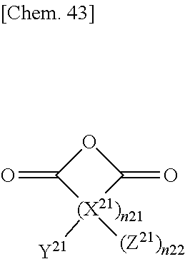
O1C(=O)[(X21)n21]([Y21])([(Z21)n22])C1=O
